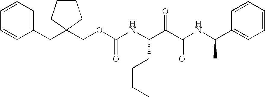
C1(CC2(COC(NC(C(C(NC(C3=CC=CC=C3)C)=O)=O)CCCC)=O)CCCC2)=CC=CC=C1
